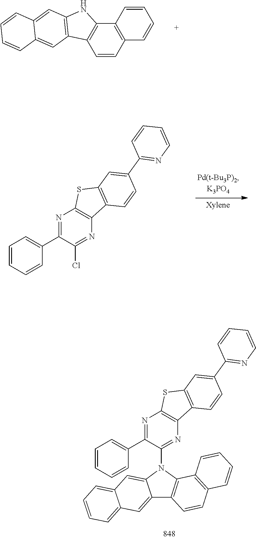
N1=C(C2=CC=CC=C2)C(N2C3=C(C=CC4=C3C=CC=C4)C3=CC4=CC=CC=C4C=C23)=NC2=C1SC1=C2C=CC(C2=NC=CC=C2)=C1.C1=CC2=C(C=C1)C=CC1=C2NC2=C1C=C1C(=C2)C=CC=C1.N1=C(C2=CC=CC=C2)C(Cl)=NC2=C1SC1=C2C=CC(C2=NC=CC=C2)=C1
